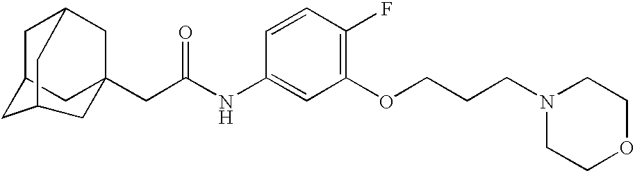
C1C2CC3(CC(NC4=CC(OCCCN5CCOCC5)=C(F)C=C4)=O)CC1CC(C2)C3
